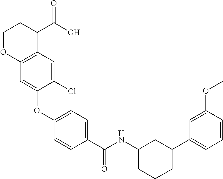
C12=C(C=C(Cl)C(OC3=CC=C(C(NC4CCCC(C5=CC=CC(OC)=C5)C4)=O)C=C3)=C1)C(C(O)=O)CCO2
